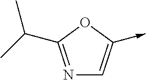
N1=C(C(C)C)OC(->C)=C1
